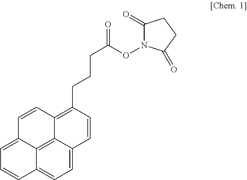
C1=CC2=C(CCCC(=O)ON3C(=O)CCC3=O)C=CC3=CC=C4C(=C23)C1=CC=C4
